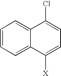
C12=CC=CC=C1C([X])=CC=C2Cl
